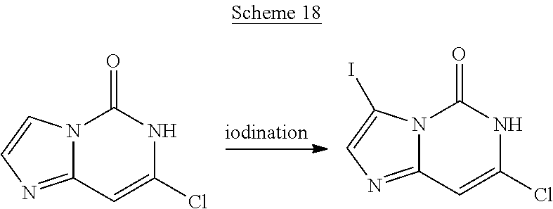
N12C(=NC=C1)C=C(Cl)NC2=O.N12C(=NC=C1I)C=C(Cl)NC2=O
